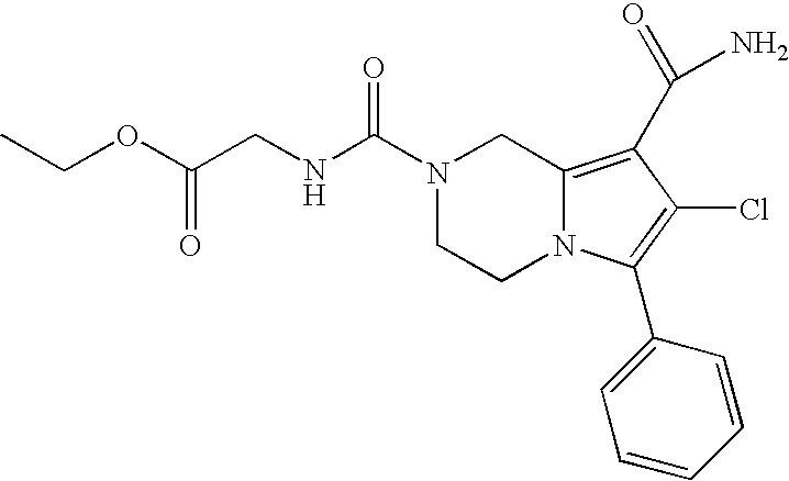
N1(C(NCC(OCC)=O)=O)CCN2C(=C(C(N)=O)C(Cl)=C2C2=CC=CC=C2)C1
